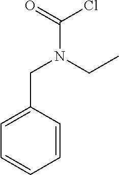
C1=CC(CN(C(=O)Cl)CC)=CC=C1
